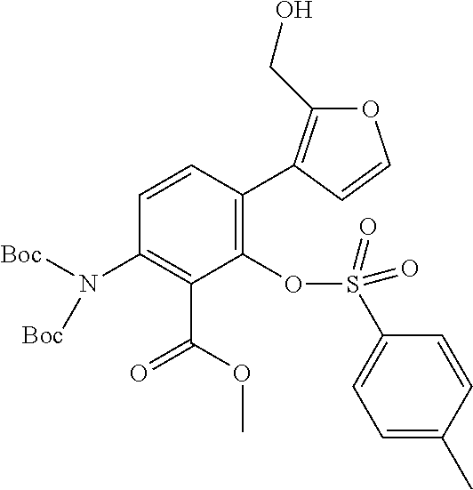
C1(OS(=O)(=O)C2=CC=C(C)C=C2)=C(C2=C(CO)OC=C2)C=CC(N([Boc])[Boc])=C1C(OC)=O
